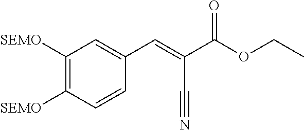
C1([SEMO])=C([SEMO])C=C(C=C(C#N)C(=O)OCC)C=C1
